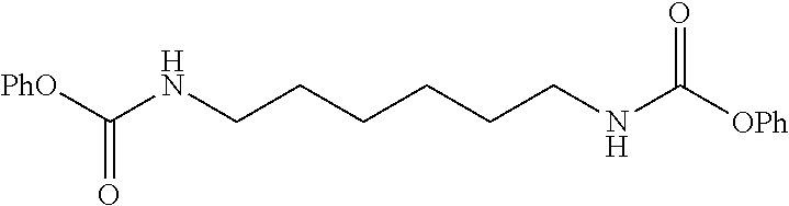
N(C(=O)[OPh])CCCCCCNC(=O)[PhO]
